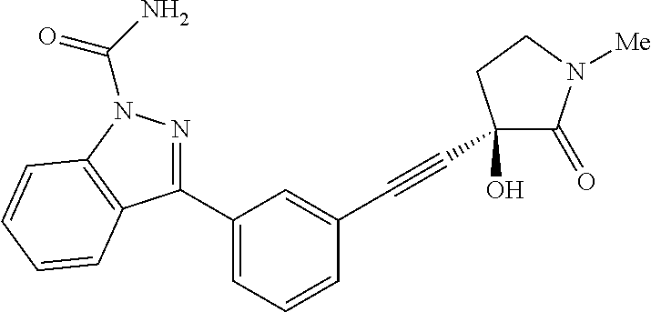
C12=C(N(C(N)=O)N=C1C1=CC=CC(C#CC3(O)C(=O)N([Me])CC3)=C1)C=CC=C2
